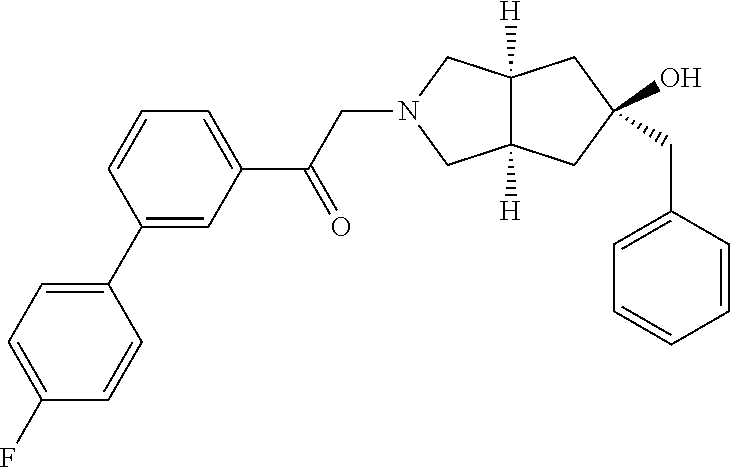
C1(F)=CC=C(C2=CC(C(CN3CC4([H])C([H])(C3)CC(CC3=CC=CC=C3)(O)C4)=O)=CC=C2)C=C1
